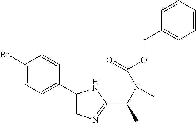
C1(Br)=CC=C(C2=CN=C(C(N(C(=O)OCC3=CC=CC=C3)C)C)N2)C=C1
